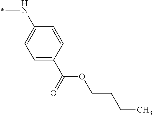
N(C1=CC=C(C(OCCCC)=O)C=C1)C
